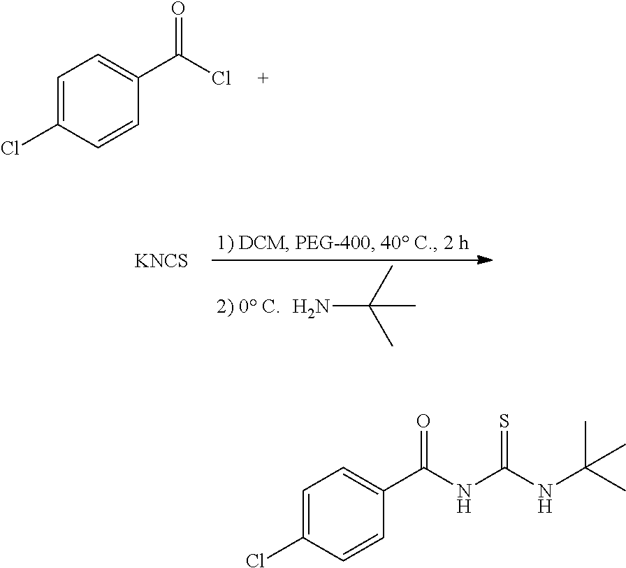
C1=CC(Cl)=CC=C1C(Cl)=O.NC(C)(C)C.[KNCS].C1=CC(Cl)=CC=C1C(NC(NC(C)(C)C)=S)=O
